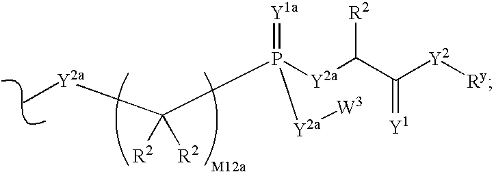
[Y2a](C)C(P([Y2a]C(C([Y2][Ry])=[Y1])[R2])(=[Y1a])[Y2a][W3])([R2])[R2]
